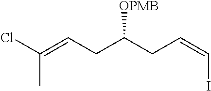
C(CC=CI)(CC=C(Cl)C)[OPMB]
